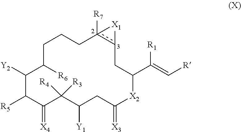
C1([Y2])C([R5])C(=[X4])C([R4])([R3])C([Y1])CC(=[X3])[X2]C(C(=C[R])[R1])Cc2c([R7])(CCCC1[R6])[X1]2
